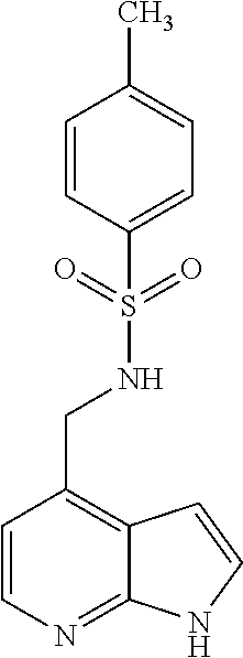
C1=CN=C2C(=C1CNS(=O)(=O)C1=CC=C(C)C=C1)C=CN2
